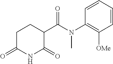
C1=CC=CC(N(C(C2CCC(=O)NC2=O)=O)C)=C1[OMe]
